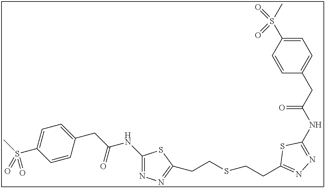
C1(NC(=O)CC2=CC=C(S(=O)(C)=O)C=C2)=NN=C(CCSCCC2=NN=C(NC(=O)CC3=CC=C(S(C)(=O)=O)C=C3)S2)S1
